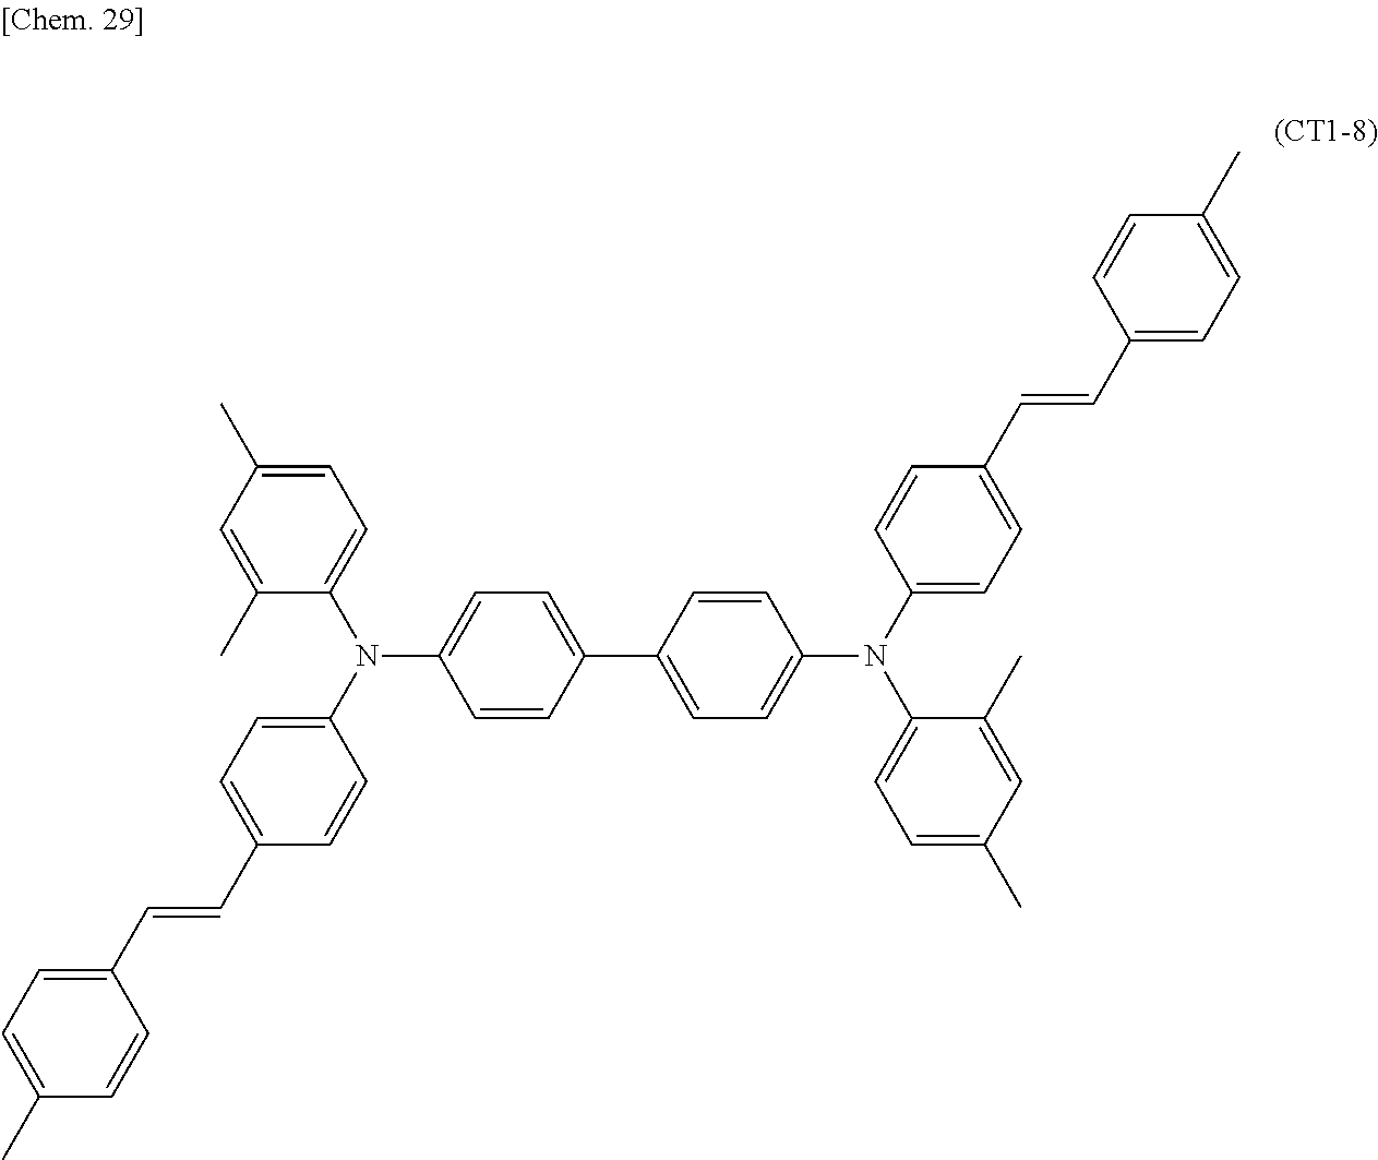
C1(C)=CC=C(C=CC2=CC=C(N(C3=CC=C(C)C=C3C)C3=CC=C(C4=CC=C(N(C5=CC=C(C)C=C5C)C5=CC=C(C=CC6=CC=C(C)C=C6)C=C5)C=C4)C=C3)C=C2)C=C1
